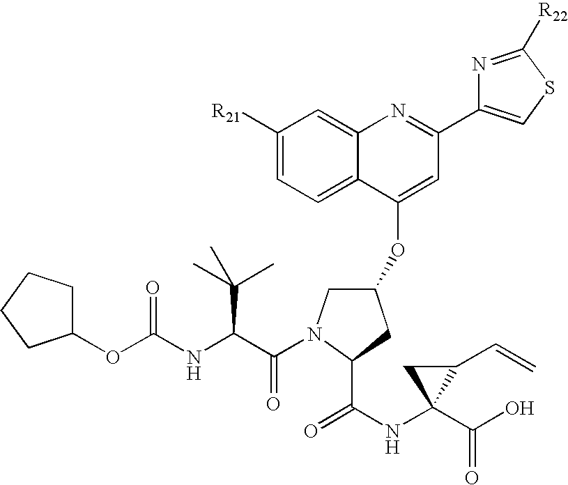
C1(OC(NC(C(N2CC(OC3=CC(C4=CSC([R22])=N4)=NC4=CC([R21])=CC=C43)CC2C(NC2(C(O)=O)C(C=C)C2)=O)=O)C(C)(C)C)=O)CCCC1
